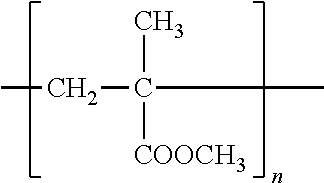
CCC([COOCH3])(C)C
